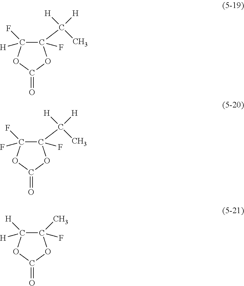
C1(C([H])([H])C)(F)C([H])(F)OC(=O)O1.C1(C)(F)C([H])([H])OC(=O)O1.C1(C([H])([H])C)(F)C(F)(F)OC(=O)O1
